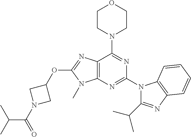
C12=C(N=C(N3C(C(C)C)=NC4=C3C=CC=C4)N=C1N1CCOCC1)N(C)C(OC1CN(C(=O)C(C)C)C1)=N2
